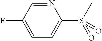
N1=CC(F)=CC=C1S(C)(=O)=O
